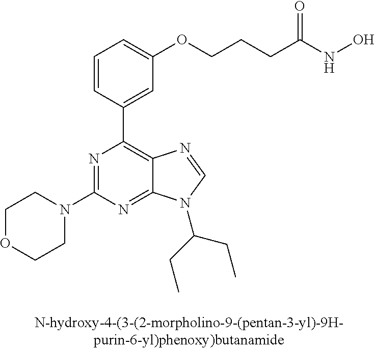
C1OCCN(C2=NC(C3=CC(OCCCC(NO)=O)=CC=C3)=C3C(=N2)N(C(CC)CC)C=N3)C1
